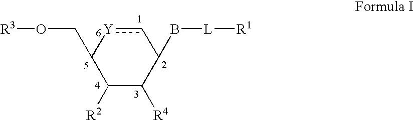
c1[Y]C(CO[R3])C([R2])C([R4])C1B[L][R1]
